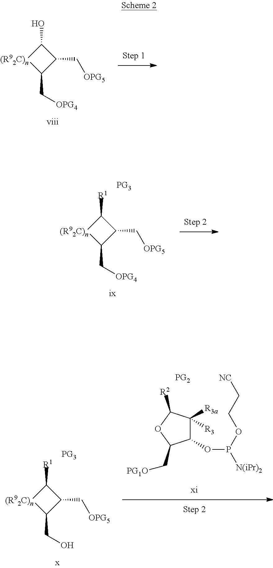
C1(OP([N(iPr)2])OCC[NC])C([R3a])([R3])C([R2])OC1C[PG1O].[PG2].[(R92C)n]1C(CO)C(C[OPG5])C1[R1].[PG3].[(R92C)n]1C(C[OPG4])C(C[OPG5])C1[R1].[PG3].[(R92C)n]1C(C[OPG4])C(C[OPG5])C1O
